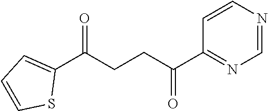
C1(C(CCC(C2=NC=NC=C2)=O)=O)=CC=CS1
